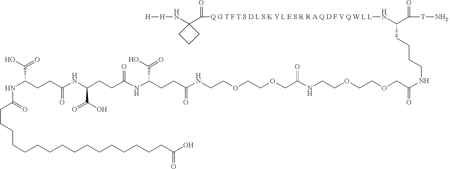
C(CCCCCCCCCCCCCCCC(O)=O)C(NC(C(O)=O)CCC(NC(CCC(NC(CCC(NCCOCCOCC(NCCOCCOCC(NCCCCC(N[Q G T F T S D L S K Y L E S R R A Q D F V Q W L L]C(C1(N[H][H])CCC1)=O)C([T][NH2])=O)=O)=O)=O)C(O)=O)=O)C(O)=O)=O)=O
